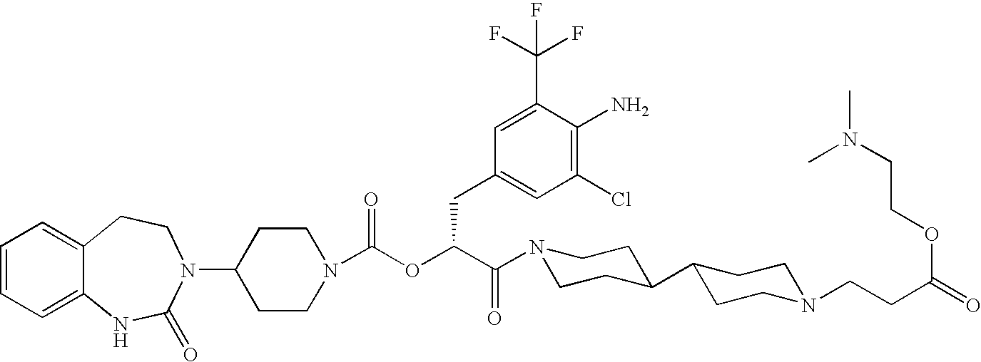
C1=CC=C2C(=C1)CCN(C1CCN(C(OC(C(N3CCC(C4CCN(CCC(=O)OCCN(C)C)CC4)CC3)=O)CC3=CC(Cl)=C(N)C(C(F)(F)F)=C3)=O)CC1)C(=O)N2
